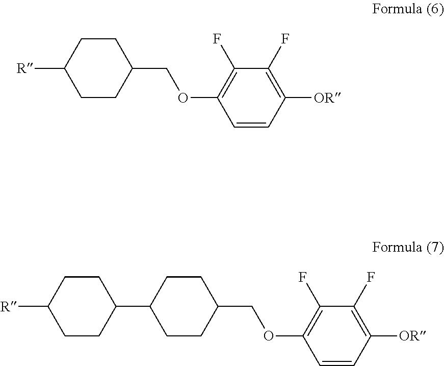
C1CC(COC2=C(F)C(F)=C([OR])C=C2)CCC1[R].C1CC(COC2=C(F)C(F)=C([OR])C=C2)CCC1C1CCC([R])CC1
